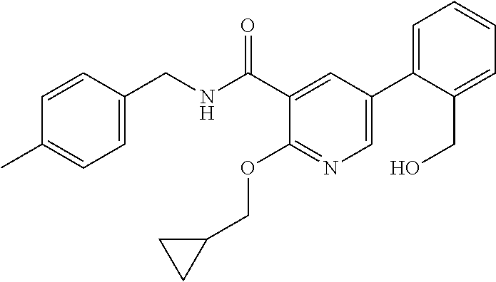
C1=C(CNC(C2=CC(C3=CC=CC=C3CO)=CN=C2OCC2CC2)=O)C=CC(C)=C1
